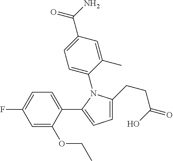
C1(C2=CC=C(CCC(O)=O)N2C2=CC=C(C(N)=O)C=C2C)=CC=C(F)C=C1OCC
